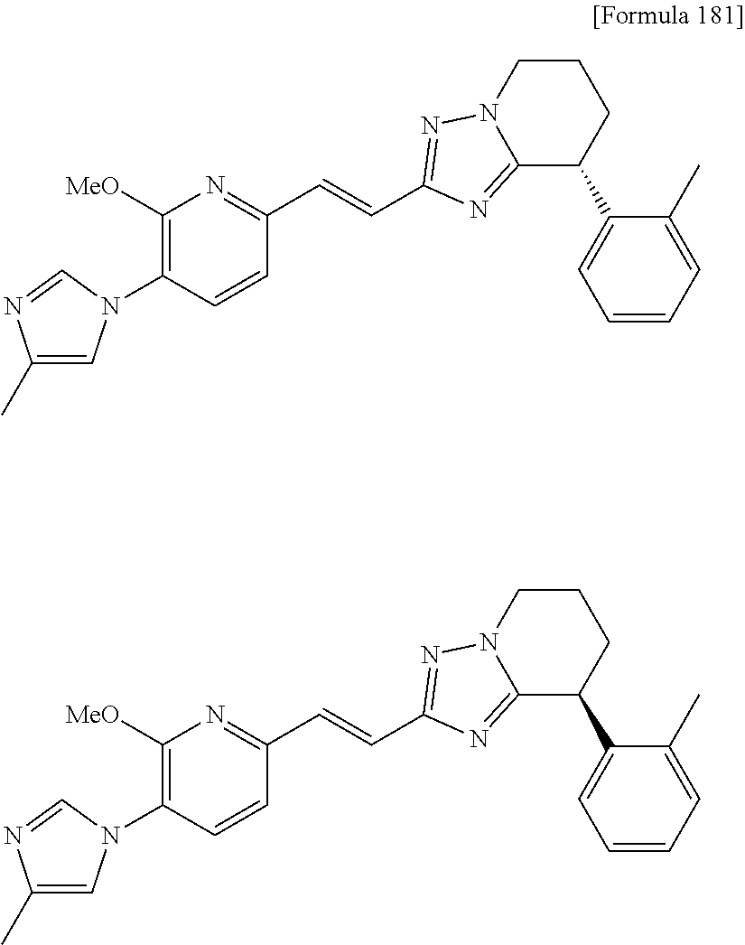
C1([MeO])=C(N2C=C(C)N=C2)C=CC(C=CC2=NN3CCCC(C4=CC=CC=C4C)C3=N2)=N1.C1([MeO])=C(N2C=C(C)N=C2)C=CC(C=CC2=NN3CCCC(C4=CC=CC=C4C)C3=N2)=N1
